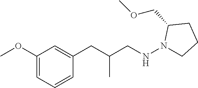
C1(OC)=CC=CC(CC(CNN2CCCC2COC)C)=C1
